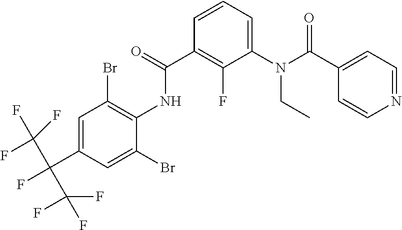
C1=CC=C(N(C(C2=CC=NC=C2)=O)CC)C(F)=C1C(NC1=C(Br)C=C(C(F)(C(F)(F)F)C(F)(F)F)C=C1Br)=O
